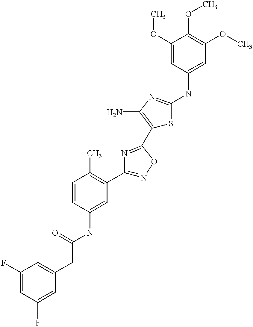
C(C(=O)NC1=CC(C2=NOC(C3=C(N)N=C(NC4=CC(OC)=C(OC)C(OC)=C4)S3)=N2)=C(C)C=C1)C1=CC(F)=CC(F)=C1
